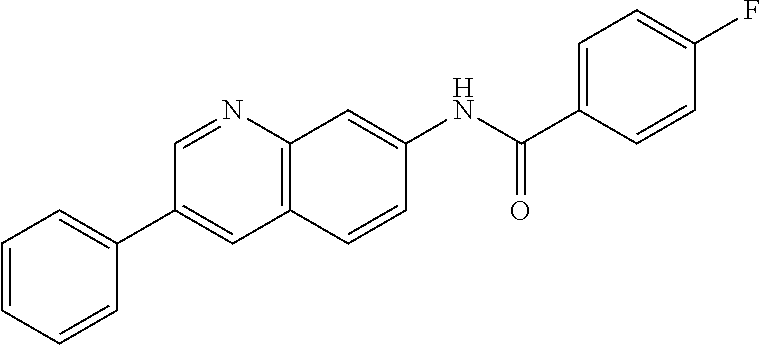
C1(C(NC2=CC3=C(C=C2)C=C(C2=CC=CC=C2)C=N3)=O)=CC=C(F)C=C1
